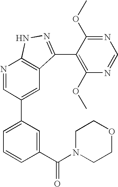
N1=CC(C2=CC=CC(C(N3CCOCC3)=O)=C2)=CC2=C1NN=C2C1=C(OC)N=CN=C1OC
